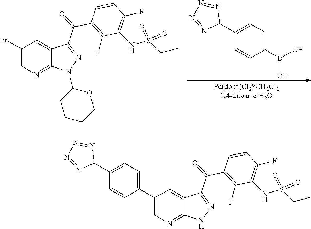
N1=C(C(C2=C(F)C(NS(CC)(=O)=O)=C(F)C=C2)=O)C2=CC(Br)=CN=C2N1C1CCCCO1.C1(B(O)O)=CC=C(C2N=NN=N2)C=C1.N1=C(C(C2=C(F)C(NS(CC)(=O)=O)=C(F)C=C2)=O)C2=CC(C3=CC=C(C4N=NN=N4)C=C3)=CN=C2N1
